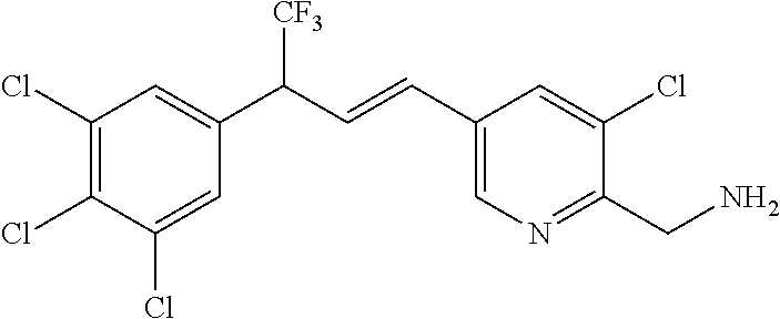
C1(C=CC(C2=CC(Cl)=C(Cl)C(Cl)=C2)[CF3])=CN=C(CN)C(Cl)=C1
